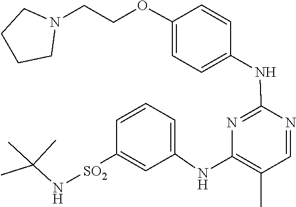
CC(N[SO2]C1=CC(NC2=C(C)C=NC(NC3=CC=C(OCCN4CCCC4)C=C3)=N2)=CC=C1)(C)C
